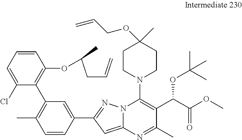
C1(OC(CC=C)C)=C(C2=C(C)C=CC(C3=NN4C(=C3)N=C(C)C(C(OC(C)(C)C)C(=O)OC)=C4N3CCC(OCC=C)(C)CC3)=C2)C(Cl)=CC=C1
